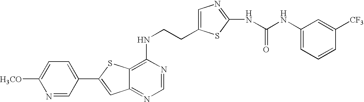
C12=NC=NC(NCCC3=CN=C(NC(NC4=CC=CC([CF3])=C4)=O)S3)=C1SC(C1=CC=C([H3CO])N=C1)=C2
